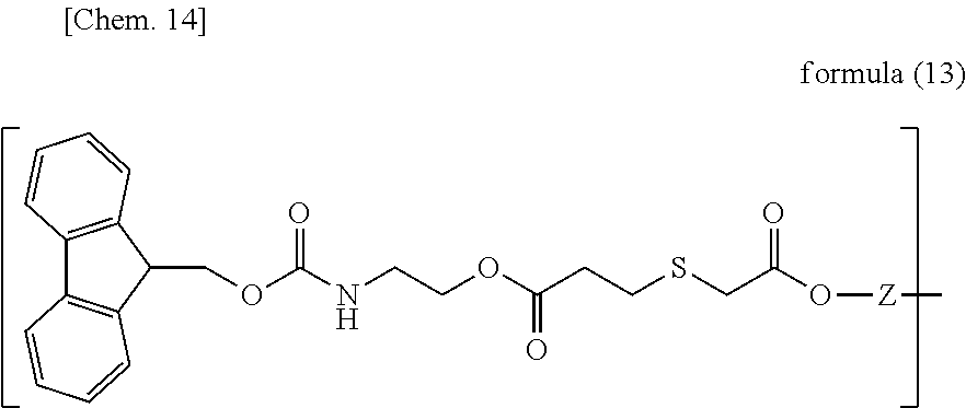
C12=C(C(COC(NCCOC(CCSCC(O[Z]C)=O)=O)=O)C3=C1C=CC=C3)C=CC=C2
